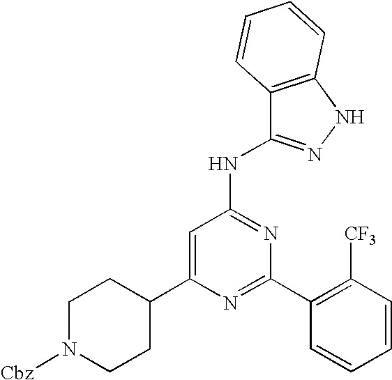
C1=C(C2CCN([Cbz])CC2)N=C(C2=C([CF3])C=CC=C2)N=C1NC1=NNC2=C1C=CC=C2
